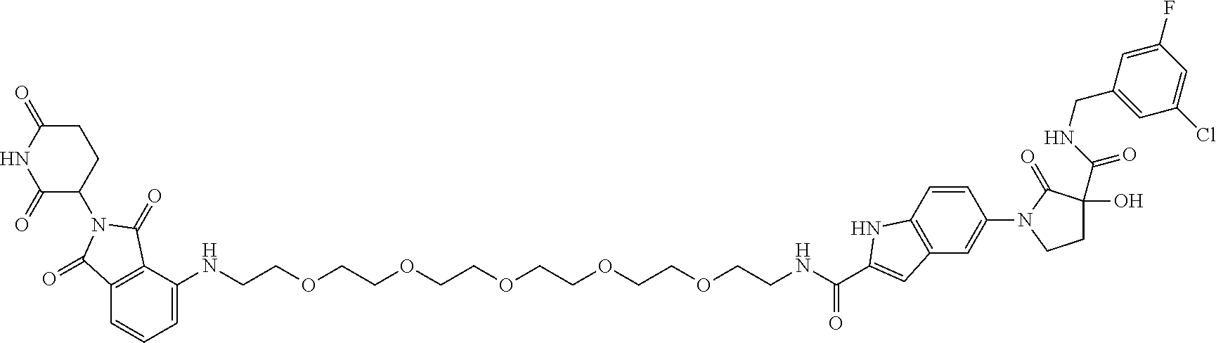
C1=C(NCCOCCOCCOCCOCCOCCNC(C2=CC3=C(C=CC(N4CCC(O)(C(NCC5=CC(Cl)=CC(F)=C5)=O)C4=O)=C3)N2)=O)C2=C(C=C1)C(=O)N(C1CCC(=O)NC1=O)C2=O
